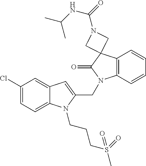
C12=C(C=CC=C1)N(CC1=CC3=CC(Cl)=CC=C3N1CCCS(C)(=O)=O)C(=O)C21CN(C(=O)NC(C)C)C1
